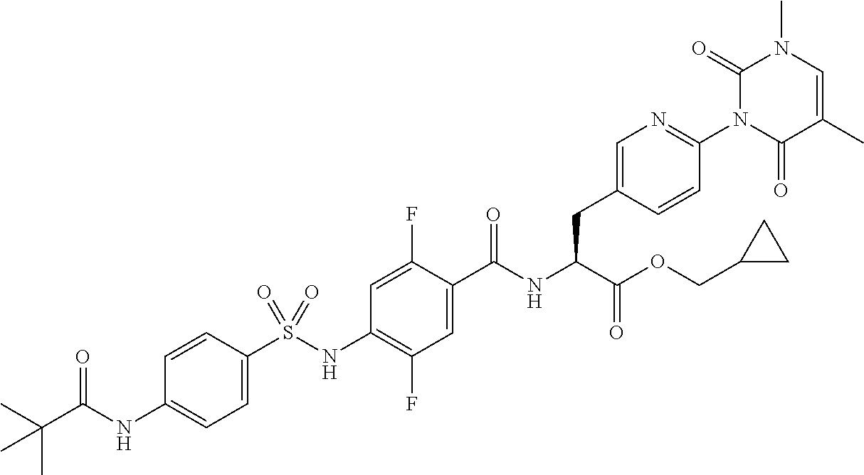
C1=C(S(NC2=C(F)C=C(C(NC(C(OCC3CC3)=O)CC3=CN=C(N4C(=O)C(C)=CN(C)C4=O)C=C3)=O)C(F)=C2)(=O)=O)C=CC(NC(C(C)(C)C)=O)=C1
